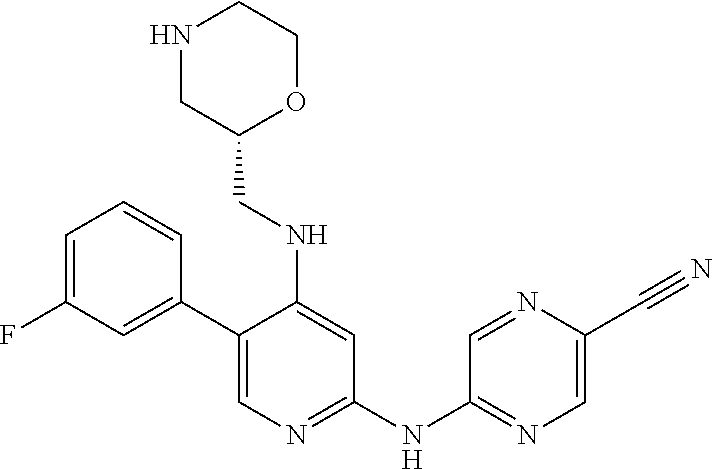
C1(C2=CN=C(NC3=NC=C(C#N)N=C3)C=C2NCC2CNCCO2)=CC(F)=CC=C1
